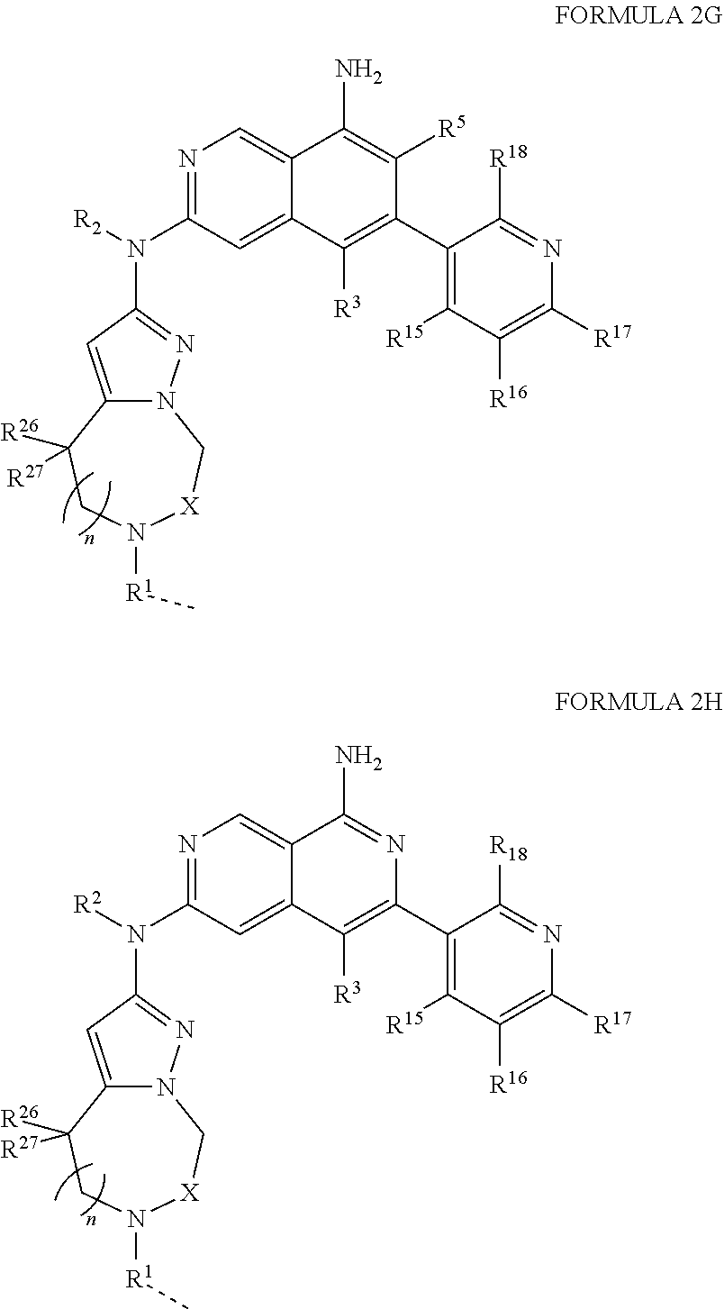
N1=C(N(C2=NN3C(=C2)C([R26])([R27])CN([R1]C)[X]C3)[R2])C=C2C(=C1)C(N)=C([R5])C(C1=C([R15])C([R16])=C([R17])N=C1[R18])=C2[R3].N1=C(N(C2=NN3C(=C2)C([R26])([R27])CN([R1]C)[X]C3)[R2])C=C2C(=C1)C(N)=NC(C1=C([R15])C([R16])=C([R17])N=C1[R18])=C2[R3]
